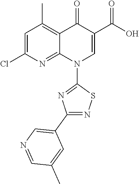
C1=C(Cl)N=C2C(=C1C)C(=O)C(C(=O)O)=CN2C1=NC(C2=CN=CC(C)=C2)=NS1
